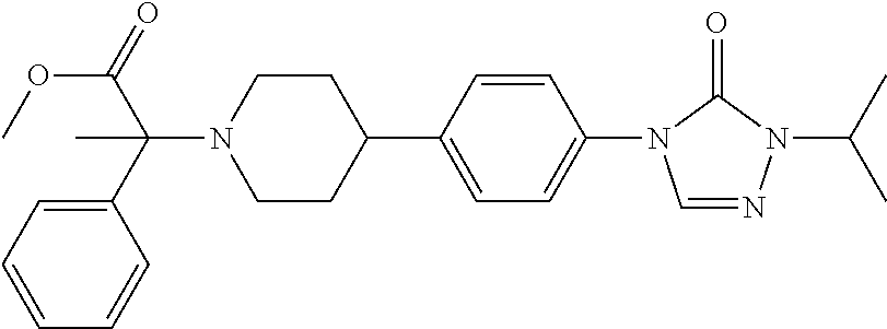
O(C(C(N1CCC(C2=CC=C(N3C=NN(C(C)C)C3=O)C=C2)CC1)(C1=CC=CC=C1)C)=O)C
